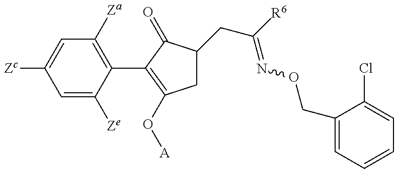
C1=C([Ze])C(C2=C(O[A])CC(CC(=NOCC3=CC=CC=C3Cl)[R6])C2=O)=C([Za])C=C1[Zc]
